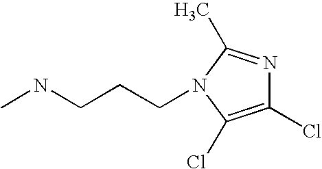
C1(Cl)=C(Cl)N(CCCNC)C(C)=N1
